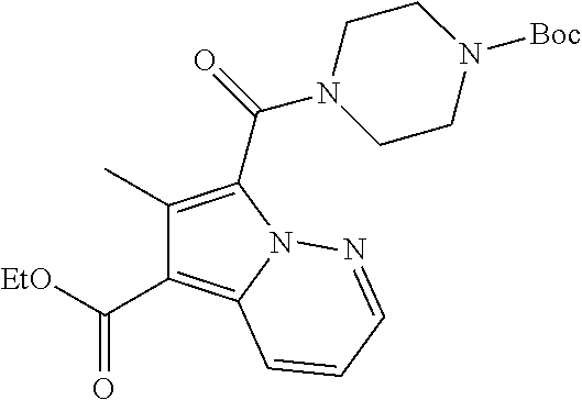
C1(C)=C(C(N2CCN([Boc])CC2)=O)N2C(=C1C(=O)[EtO])C=CC=N2
